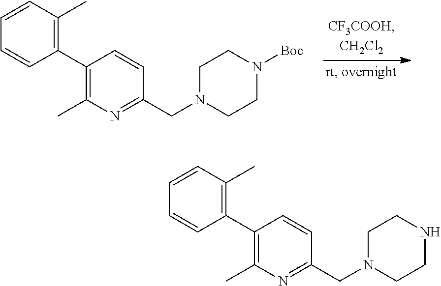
C1(C2=C(C)C=CC=C2)=C(C)N=C(CN2CCN([Boc])CC2)C=C1.C1(C2=C(C)C=CC=C2)=C(C)N=C(CN2CCNCC2)C=C1
